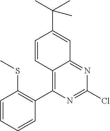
C1=CC=CC(C2=C3C(=NC(Cl)=N2)C=C(C(C)(C)C)C=C3)=C1SC
